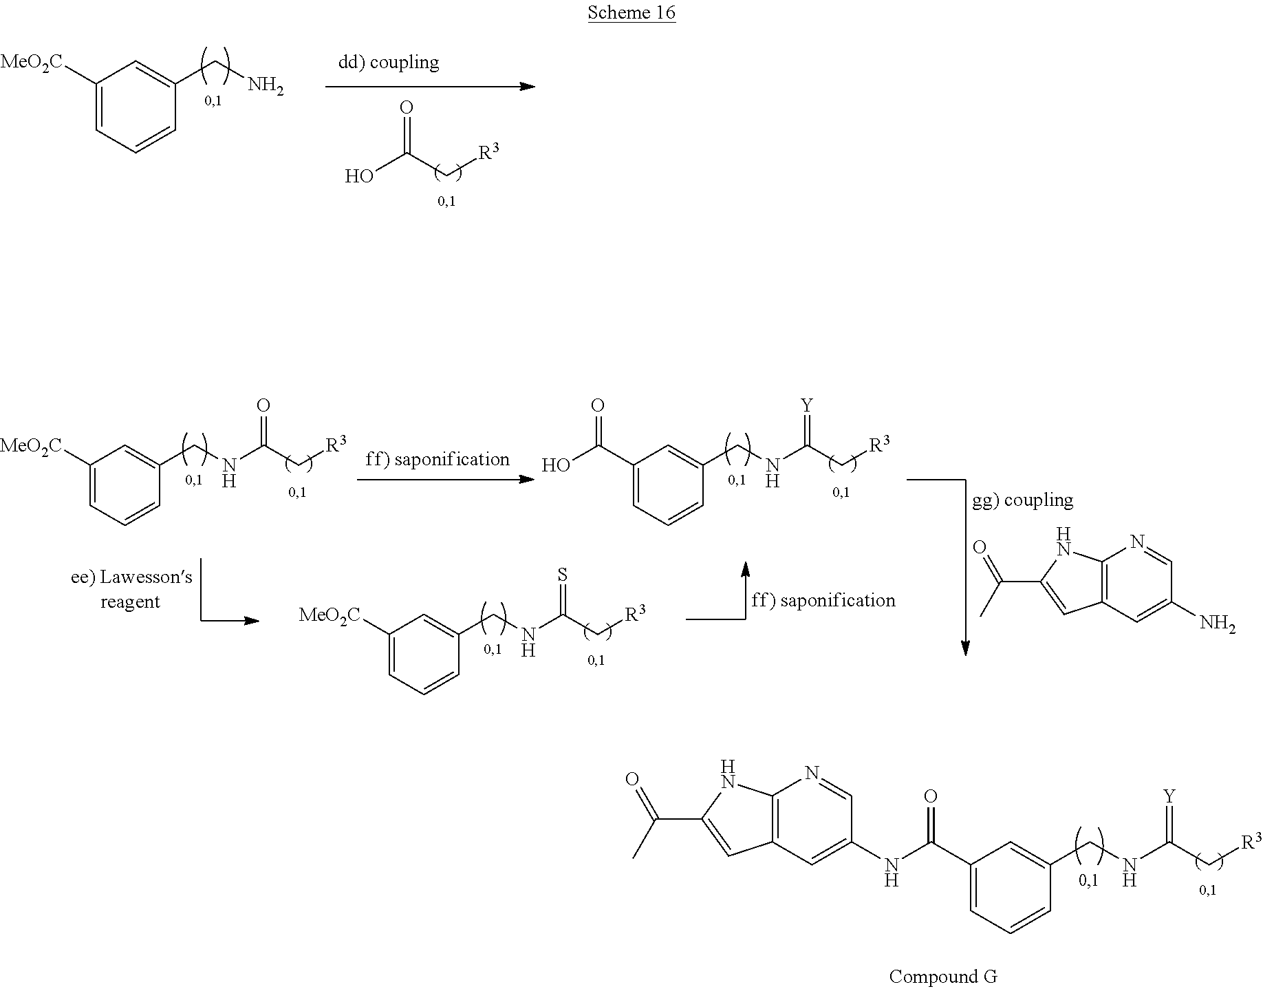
O=C(C[R3])O.C1([MeO2C])=CC=CC(CN)=C1.C1([MeO2C])=CC=CC(CNC(C[R3])=O)=C1.C1(C(O)=O)=CC=CC(CNC(C[R3])=[Y])=C1.C1([MeO2C])=CC=CC(CNC(C[R3])=S)=C1.C12=C(C=C(N)C=N1)C=C(C(C)=O)N2.C1(C(=O)NC2=CC3=C(N=C2)NC(C(=O)C)=C3)=CC=CC(CNC(C[R3])=[Y])=C1
